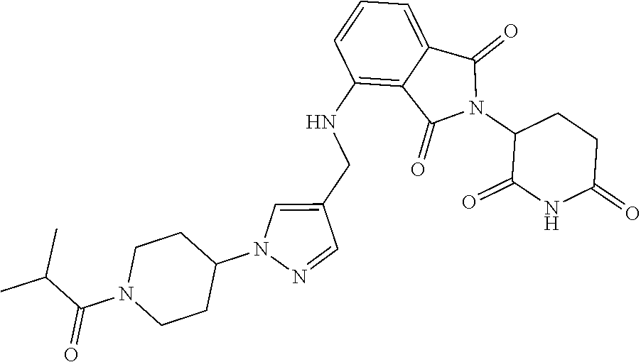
C1(NCC2=CN(C3CCN(C(C(C)C)=O)CC3)N=C2)=C2C(=CC=C1)C(=O)N(C1C(=O)NC(=O)CC1)C2=O
